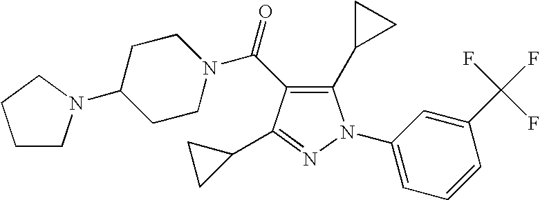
C(=O)(N1CCC(N2CCCC2)CC1)C1=C(C2CC2)N(C2=CC=CC(C(F)(F)F)=C2)N=C1C1CC1
